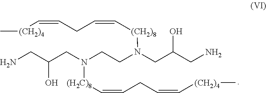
[(CH2)4](C=CCC=C[(CH2)8]N(CC(CN)O)CCN([(H2C)8]C=CCC=C[(CH2)4]C)CC(CN)O)C
